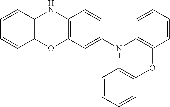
C1=CC2=C(C=C1)OC1=C(N2)C=CC(N2C3=C(OC4=C2C=CC=C4)C=CC=C3)=C1
